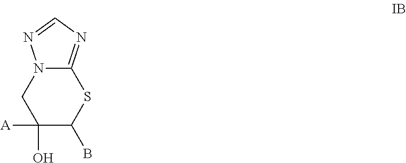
N12C(=NC=N1)SC(B)C(O)([A])C2
